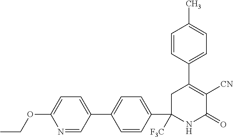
C1=CC(C2([F3C])NC(=O)C([CN])=C(C3=CC=C(C)C=C3)C2)=CC=C1C1=CC=C(OCC)N=C1
